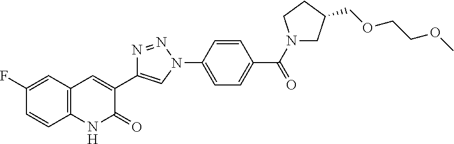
C12=C(C=C(F)C=C1)C=C(C1=CN(C3=CC=C(C(=O)N4CC(COCCOC)CC4)C=C3)N=N1)C(=O)N2
